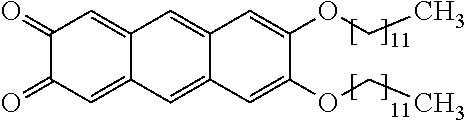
C1(=O)C(=O)C=C2C(=C1)C=C1C(=C2)C=C(OCC)C(OCC)=C1
